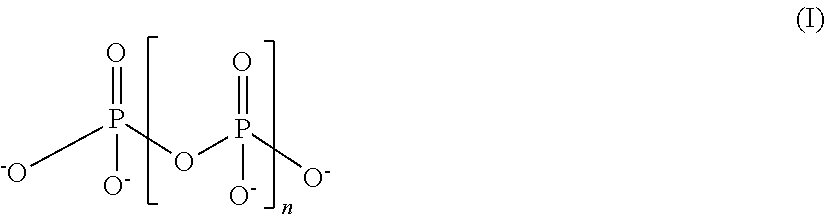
[-O]P(OP([O-])([O-])=O)([O-])=O
